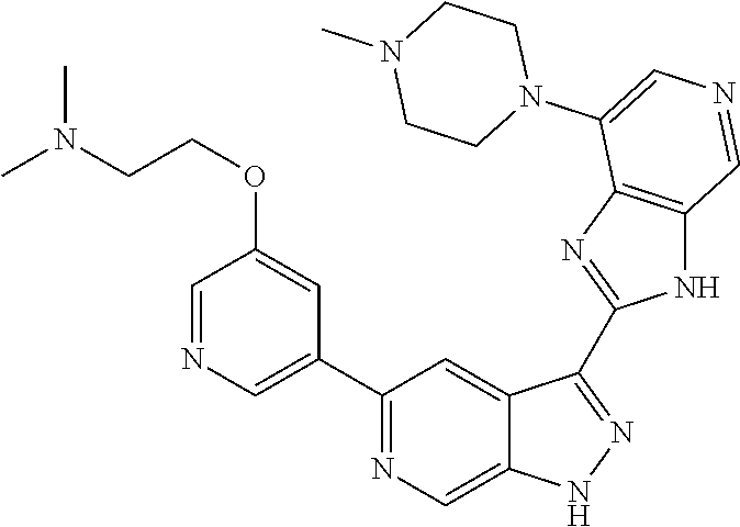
C1(C2=CN=CC(OCCN(C)C)=C2)=NC=C2C(=C1)C(C1=NC3=C(N1)C=NC=C3N1CCN(C)CC1)=NN2
